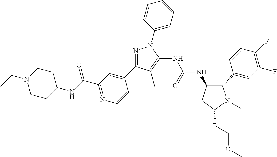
N1=C(C2=CC(C(NC3CCN(CC)CC3)=O)=NC=C2)C(C)=C(NC(NC2C(C3=CC(F)=C(F)C=C3)N(C)C(CCOC)C2)=O)N1C1=CC=CC=C1
